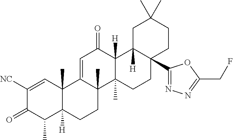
C12(C)C([H])(CCC3(C)C1=CC(=O)C1([H])C3(C)CCC3(C4=NN=C(CF)O4)C1([H])CC(C)(C)CC3)C(C)C(=O)C([NC])=C2
